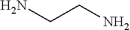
C(CN)N
